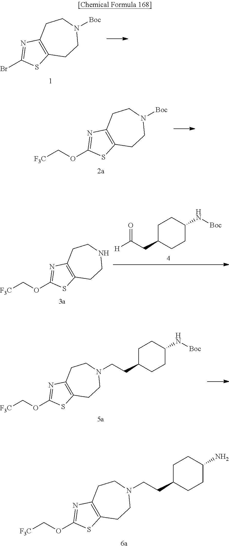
C12=C(N=C(OC[F3C])S1)CCN([Boc])CC2.C12=C(N=C(OC[F3C])S1)CCN(CCC1CCC(N)CC1)CC2.C12=C(N=C(Br)S1)CCN([Boc])CC2.C12=C(N=C(OC[F3C])S1)CCN(CCC1CCC(N[Boc])CC1)CC2.C12=C(N=C(OC[F3C])S1)CCNCC2.C1C(CC([H])=O)CCC(N[Boc])C1
